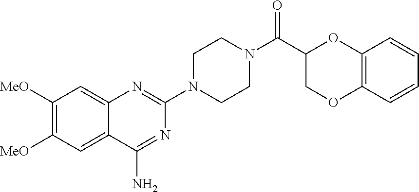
C1([MeO])=C([MeO])C=C2C(=C1)N=C(N1CCN(C(C3COC4=C(O3)C=CC=C4)=O)CC1)N=C2N
